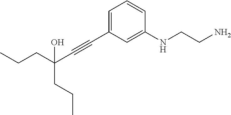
C1(C#CC(CCC)(O)CCC)=CC=CC(NCCN)=C1
